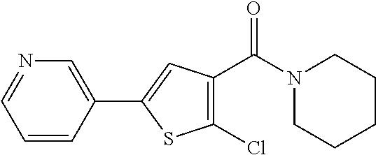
N1(C(C2=C(Cl)SC(C3=CN=CC=C3)=C2)=O)CCCCC1
